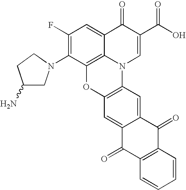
C1(F)=C(N2CC(N)CC2)C2=C3C(=C1)C(=O)C(C(O)=O)=CN3C1=C(O2)C=C2C(=C1)C(=O)C1=C(C2=O)C=CC=C1
